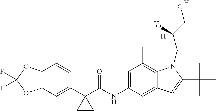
C12=C(C=C(C3(C(NC4=CC(C)=C5C(=C4)C=C(C(C)(C)C)N5CC(CO)O)=O)CC3)C=C1)OC(F)(F)O2.[H].[H].[H]
